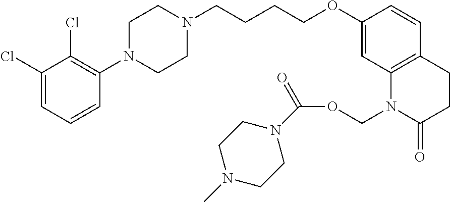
C1=C(Cl)C(Cl)=C(N2CCN(CCCCOC3=CC4=C(C=C3)CCC(=O)N4COC(=O)N3CCN(C)CC3)CC2)C=C1
